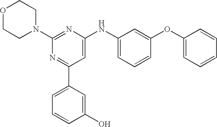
C1(N2CCOCC2)=NC(NC2=CC=CC(OC3=CC=CC=C3)=C2)=CC(C2=CC=CC(O)=C2)=N1
